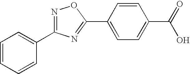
C1=CC(C2=NC(C3=CC=CC=C3)=NO2)=CC=C1C(=O)O
